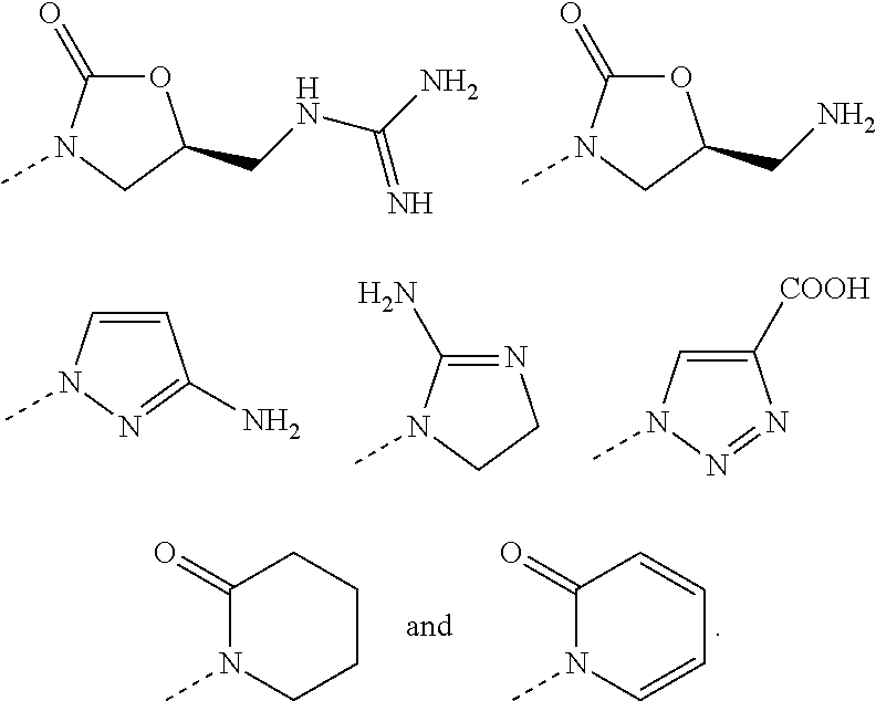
O1C(=O)N(C)CC1CNC(=N)N.O1C(=O)N(C)CC1CN.C1=CN(C)N=C1N.N1=C(N)N(C)CC1.C1([COOH])=CN(C)N=N1.C1(=O)N(C)C=CC=C1.C1(=O)N(C)CCCC1
